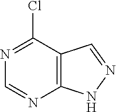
C1(Cl)=NC=NC2=C1C=NN2
